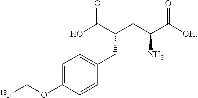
C1=C(OC[18F])C=CC(CC(CC(C([OH])=O)N)C(O)=O)=C1
